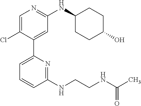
C1=C(Cl)C(C2=CC=CC(NCCNC(C)=O)=N2)=CC(NC2CCC(O)CC2)=N1
